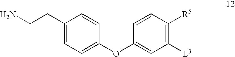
NCCC1=CC=C(OC2=CC([L3])=C([R5])C=C2)C=C1
